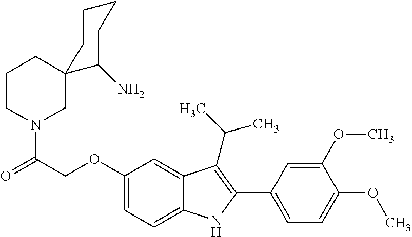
C(C(=O)N1CC2(CCC1)CCCCC2N)OC1=CC=C2C(=C1)C(C(C)C)=C(C1=CC=C(OC)C(OC)=C1)N2
